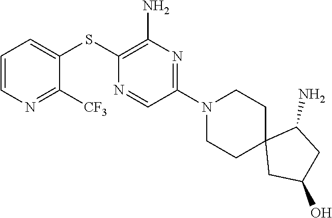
S(C1=C(N)N=C(N2CCC3(CC2)CC(O)CC3N)C=N1)C1=CC=CN=C1[CF3]
